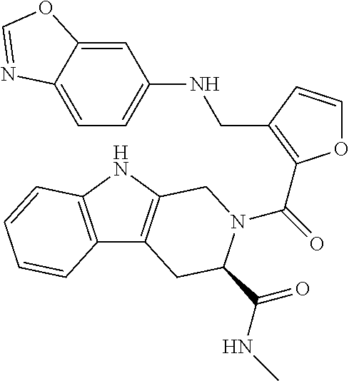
C1=C2C(=CC=C1NCC1=C(C(=O)N3C(C(=O)NC)CC4=C(NC5=C4C=CC=C5)C3)OC=C1)N=CO2
